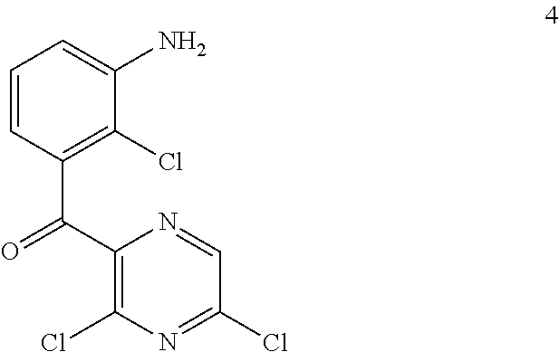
C1=CC(C(C2=C(Cl)N=C(Cl)C=N2)=O)=C(Cl)C(N)=C1
